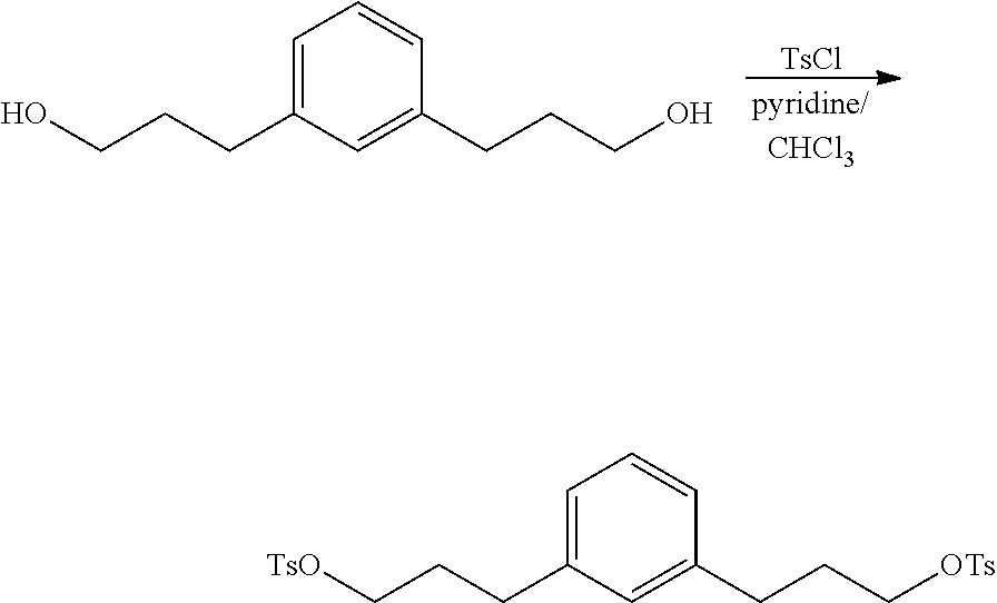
[TsCl].C1=C(CCCO)C=C(CCCO)C=C1.C1=C(CCC[TsO])C=C(CCC[OTs])C=C1
